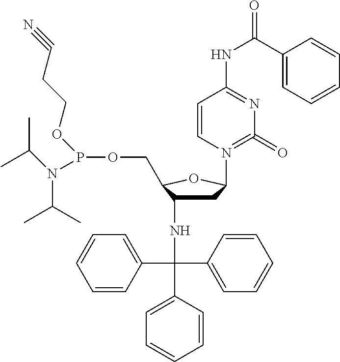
C1=CC(C(C2=CC=CC=C2)(C2=CC=CC=C2)NC2CC(N3=C(=O)N=C(NC(C4=CC=CC=C4)=O)C=C3)OC2COP(N(C(C)C)C(C)C)OCCC#N)=CC=C1
